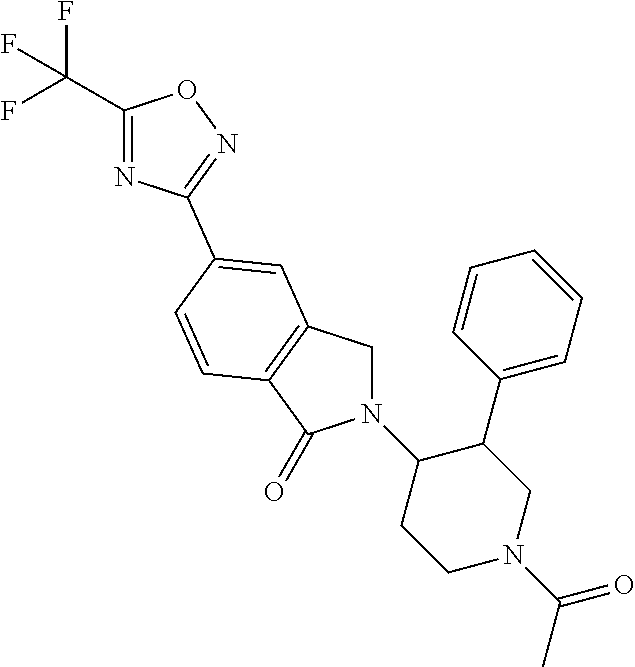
C1N(C2CCN(C(=O)C)CC2C2=CC=CC=C2)C(=O)C2=C1C=C(C1=NOC(C(F)(F)F)=N1)C=C2
